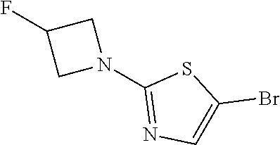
FC1CN(C2=NC=C(Br)S2)C1
